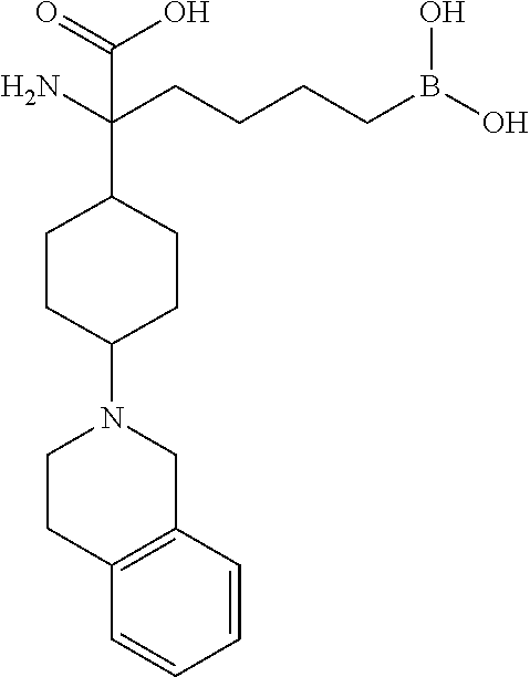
N1(C2CCC(C(CCCCB(O)O)(N)C(=O)O)CC2)CCC2=C(C1)C=CC=C2
